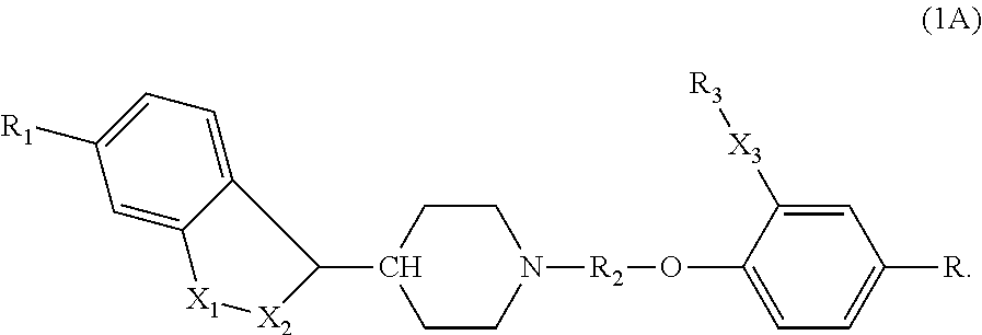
C1CN([R2]OC2=CC=C([R])C=C2[X3][R3])CCC1C1C2=CC=C([R1])C=C2[X1][X2]1
